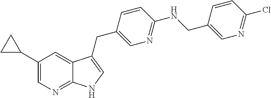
C1(C2CC2)=CN=C2C(=C1)C(CC1=CN=C(NCC3=CN=C(Cl)C=C3)C=C1)=CN2
